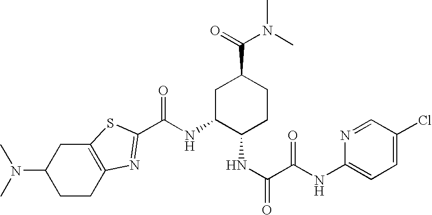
C(NC1C(NC(=O)C(NC2=CC=C(Cl)C=N2)=O)CCC(C(=O)N(C)C)C1)(=O)C1=NC2=C(CC(N(C)C)CC2)S1
